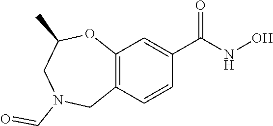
C12=C(C=CC(C(NO)=O)=C1)CN(C=O)CC(C)O2
